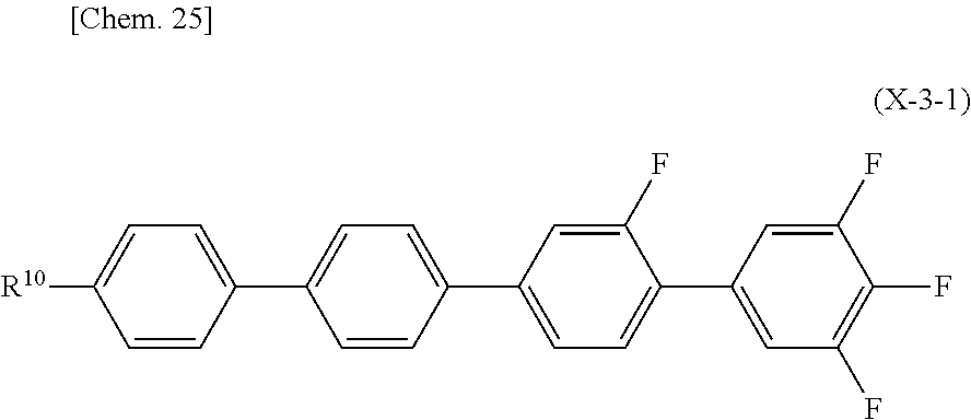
[R10]C1=CC=C(C2=CC=C(C3=CC=C(C4=CC(F)=C(F)C(F)=C4)C(F)=C3)C=C2)C=C1
